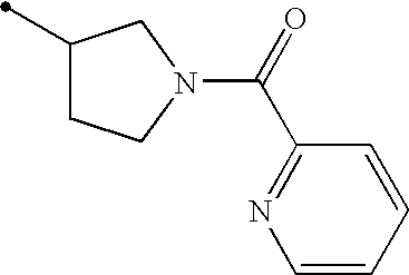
C1(C)CCN(C(C2=NC=CC=C2)=O)C1
